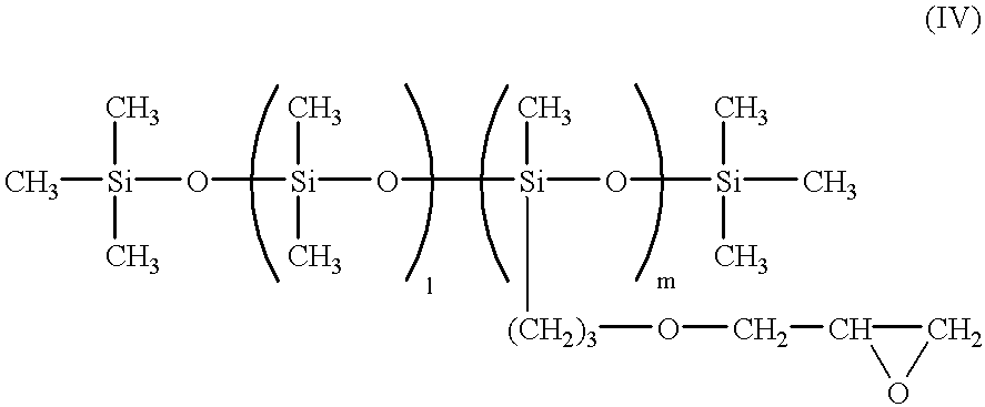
C[Si](O[Si](O[Si](O[Si](C)(C)C)(C)[(CH2)3]OCC1OC1)(C)C)(C)C
